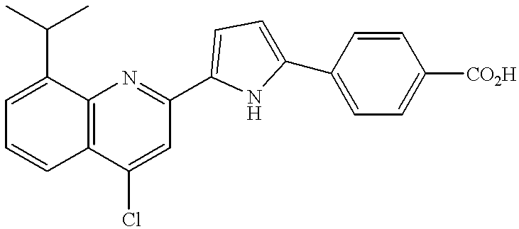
C12=C(C(Cl)=CC(C3=CC=C(C4=CC=C([CO2H])C=C4)N3)=N1)C=CC=C2C(C)C
